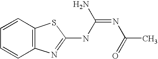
C12=C(N=C(NC(=NC(=O)C)N)S1)C=CC=C2
